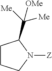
C1CCN([Z])C1C([Me])([Me])[OMe]
